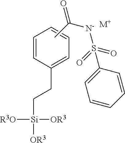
C(C1=CC=CC=C1)C[Si]([R3O])([OR3])[OR3].[M+].CC([N-]S(=O)(=O)C1=CC=CC=C1)=O
